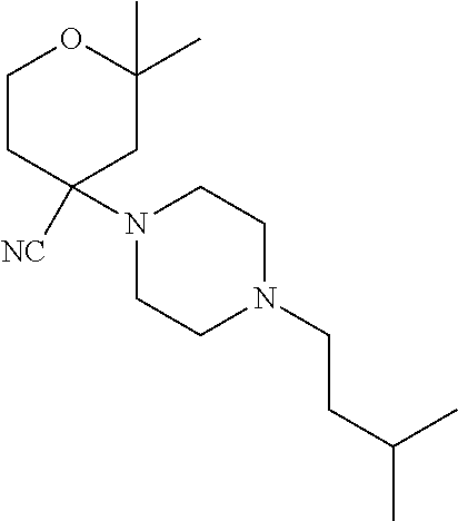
C1CC([NC])(N2CCN(CCC(C)C)CC2)CC(C)(C)O1
